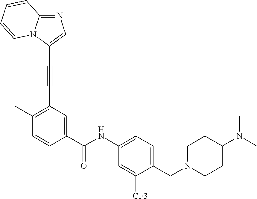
C12=NC=C(C#CC3=C(C)C=CC(C(NC4=CC=C(CN5CCC(N(C)C)CC5)C([CF3])=C4)=O)=C3)N1C=CC=C2
